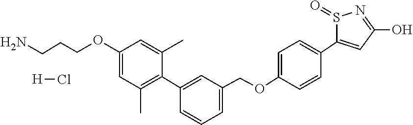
C1(OCCCN)=CC(C)=C(C2=CC(COC3=CC=C(C4=CC(O)=NS4=O)C=C3)=CC=C2)C(C)=C1.[H]Cl
